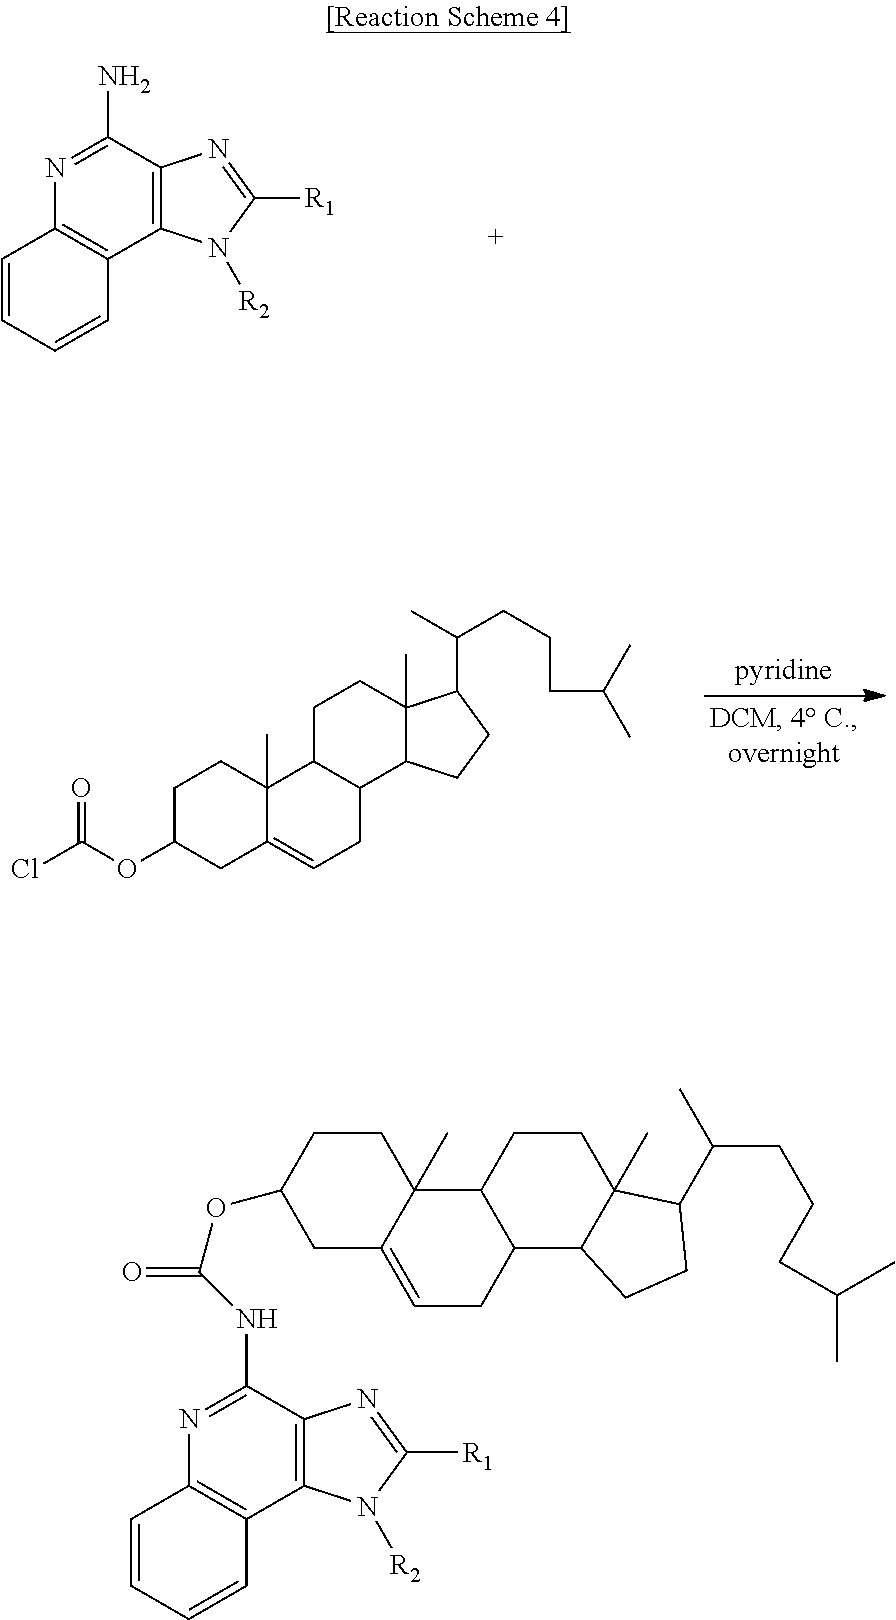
C1=CC=CC2=C1N=C(N)C1=C2N([R2])C([R1])=N1.ClC(OC1CC2=CCC3C(C2(C)CC1)CCC1(C)C3CCC1C(C)CCCC(C)C)=O.C1=CC=CC2=C1N=C(NC(=O)OC1CC3=CCC4C(C3(C)CC1)CCC1(C)C4CCC1C(C)CCCC(C)C)C1=C2N([R2])C([R1])=N1
